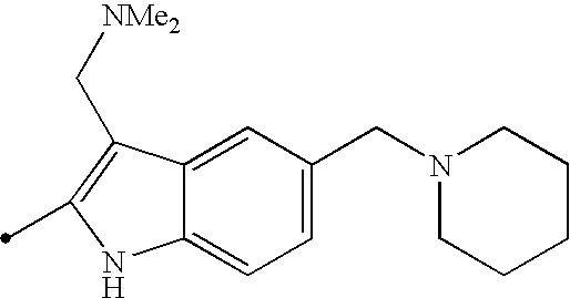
C1=C(CN2CCCCC2)C=C2C(=C1)NC(C)=C2C[NMe2]
